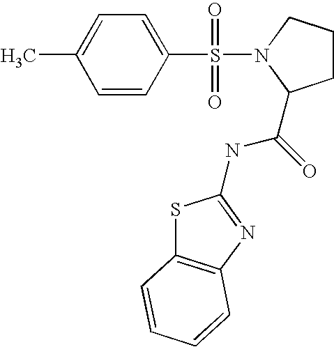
C1=CC(S(=O)(=O)N2CCCC2C(=O)NC2=NC3=C(S2)C=CC=C3)=CC=C1C
